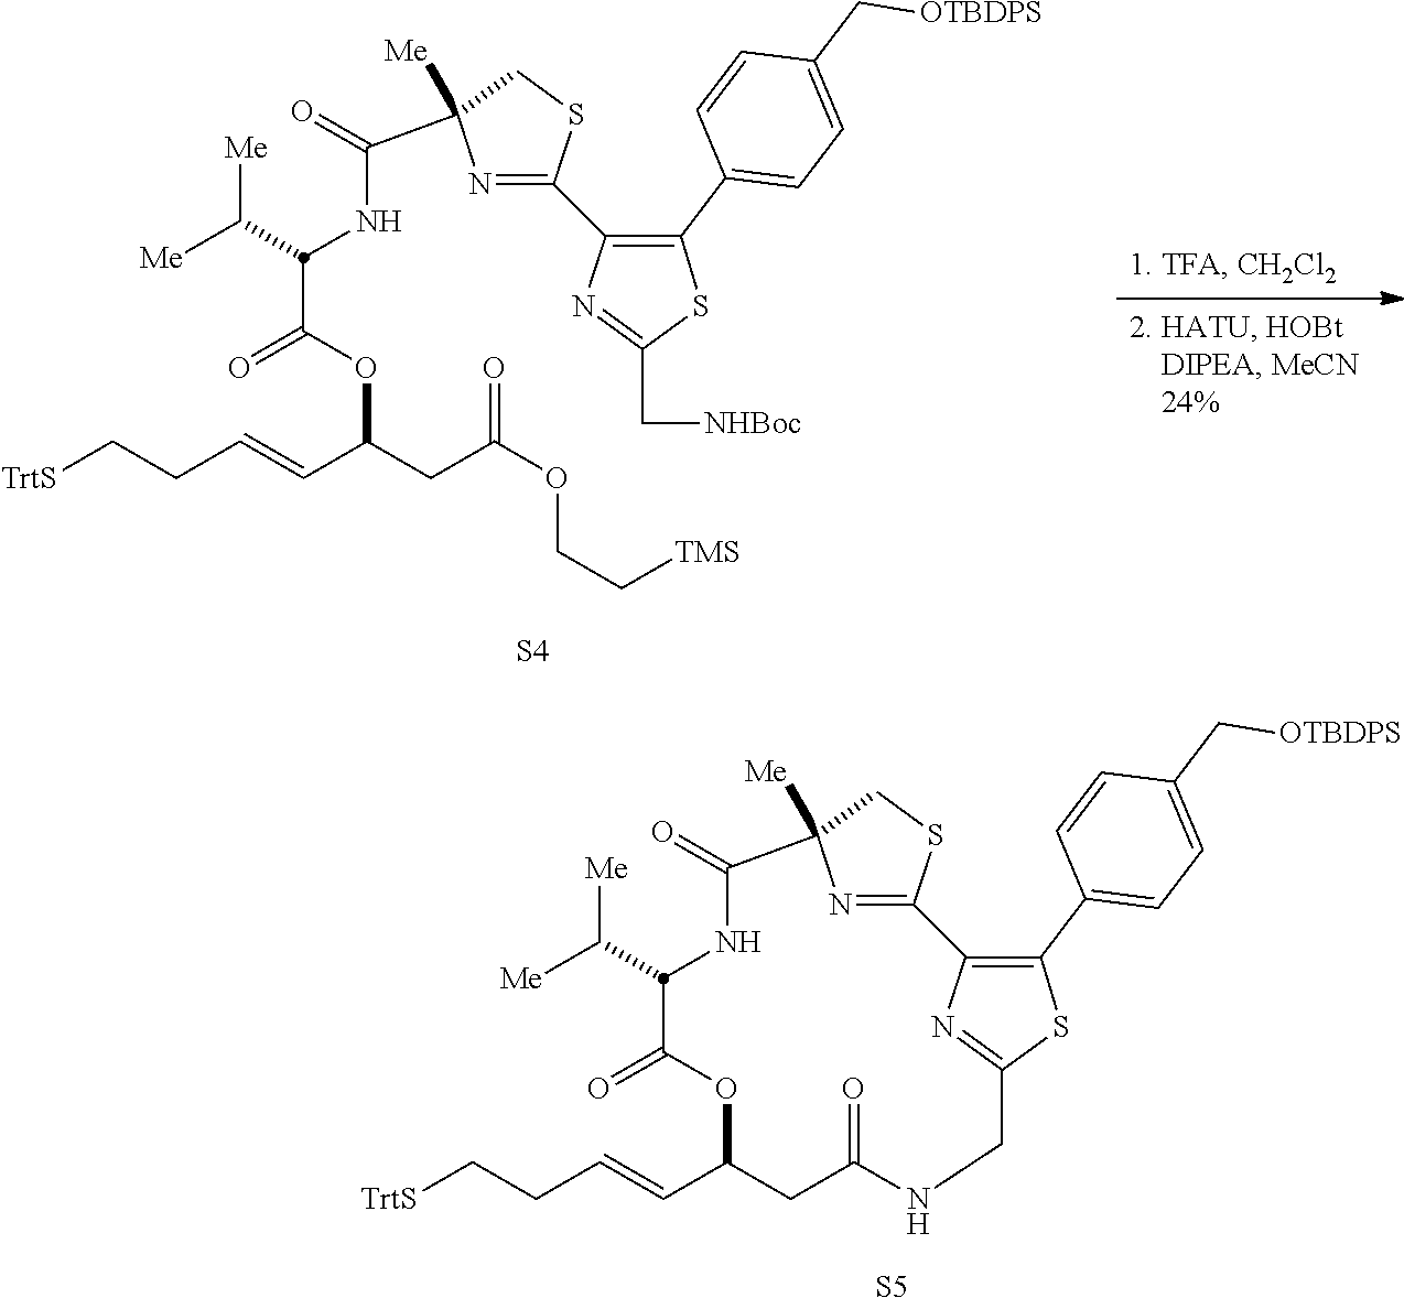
C1(C2=C(C3=CC=C(C[OTBDPS])C=C3)SC(C[NHBoc])=N2)=NC(C(NC(C([Me])[Me])C(=O)OC(C=CCC[TrtS])CC(OCC[TMS])=O)=O)([Me])CS1.[S4].C12=NC([Me])(CS1)C(=O)NC(C([Me])[Me])C(=O)OC(C=CCC[TrtS])CC(=O)NCC1=NC2=C(C2=CC=C(C[OTBDPS])C=C2)S1.[S5]
